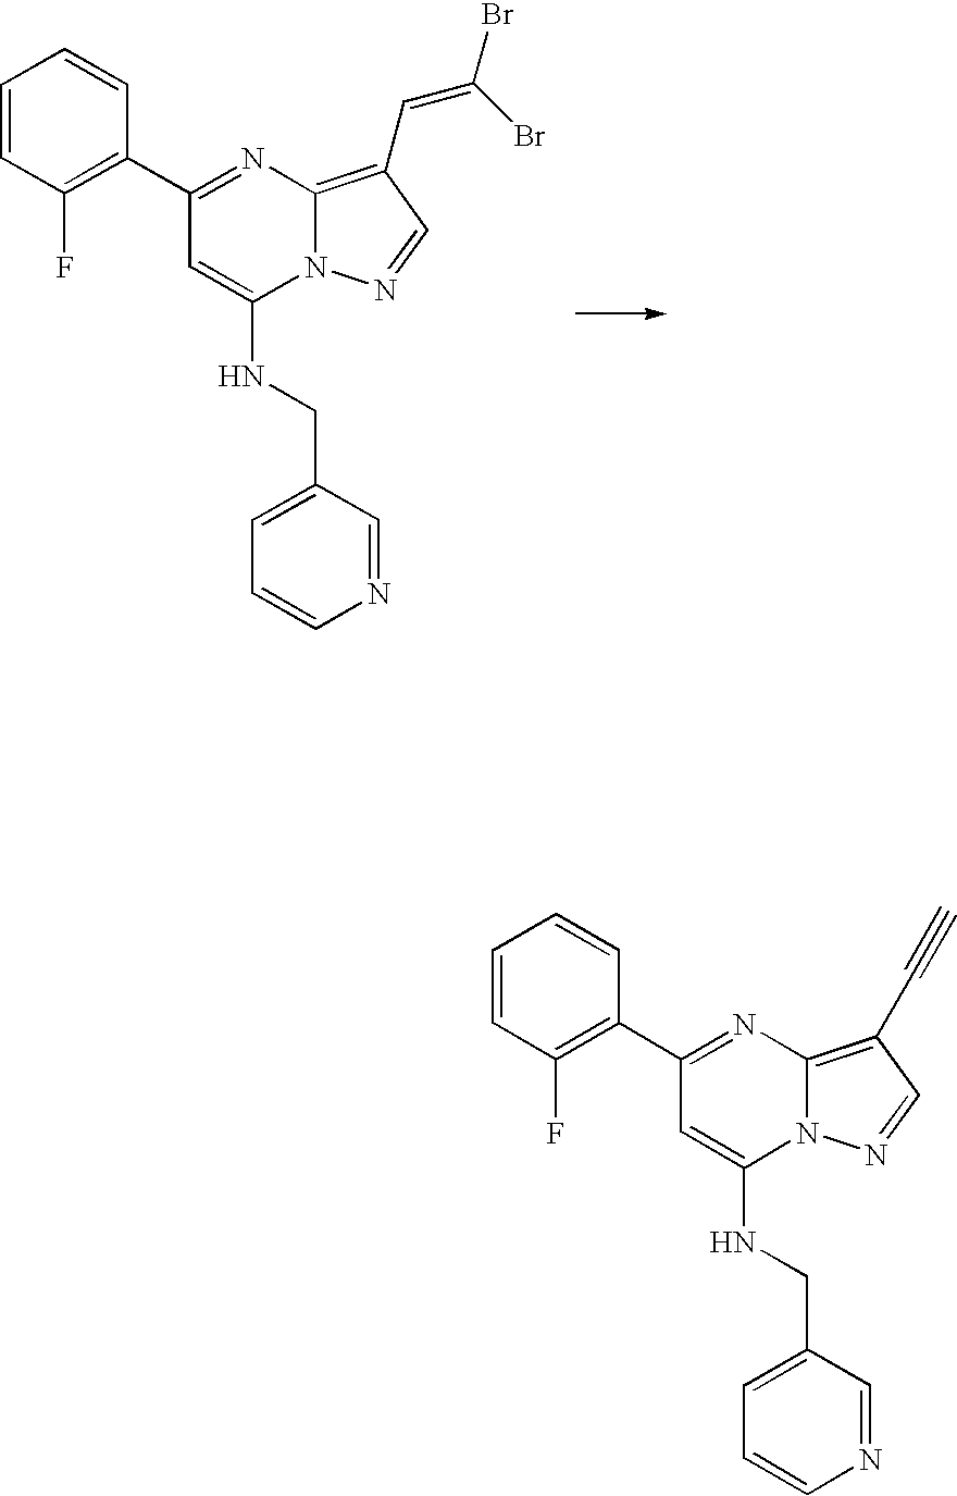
C1(C2=C(F)C=CC=C2)=NC2=C(C=C(Br)Br)C=NN2C(NCC2=CC=CN=C2)=C1.C1(C2=C(F)C=CC=C2)=NC2=C(C#C)C=NN2C(NCC2=CC=CN=C2)=C1
